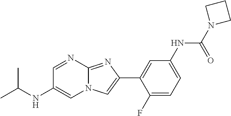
C1=NC2=NC(C3=CC(NC(N4CCC4)=O)=CC=C3F)=CN2C=C1NC(C)C
